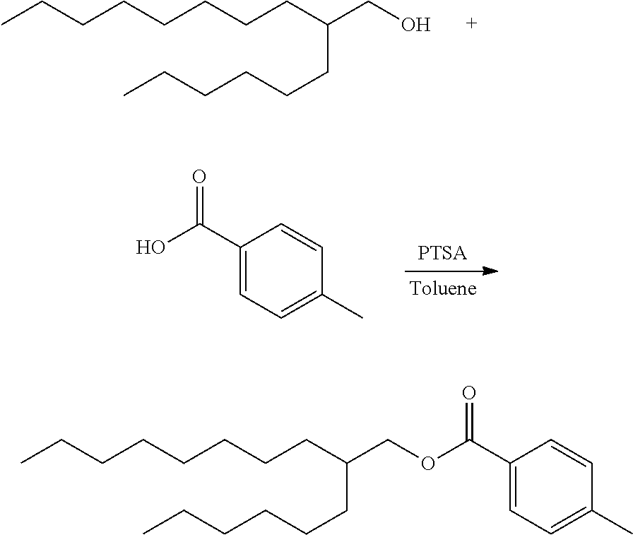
C(CCCCCC(CO)CCCCCC)CC.C1(C(O)=O)=CC=C(C)C=C1.C(CCCCCC(COC(C1=CC=C(C)C=C1)=O)CCCCCC)CC
